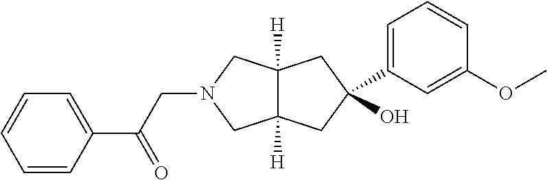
C1=CC(C(CN2CC3([H])C([H])(C2)CC(O)(C2=CC=CC(OC)=C2)C3)=O)=CC=C1
